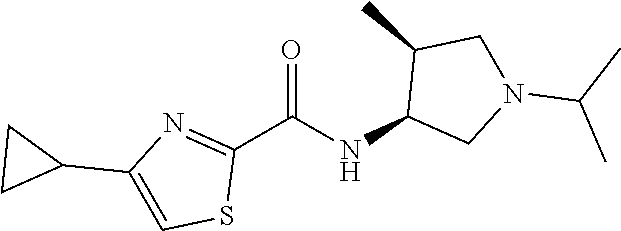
C1(C(NC2CN(C(C)C)CC2C)=O)=NC(C2CC2)=CS1
